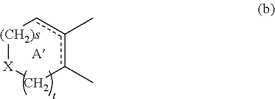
[(CH2)s]1[X]Cc(C)c(C)c1.[A]
